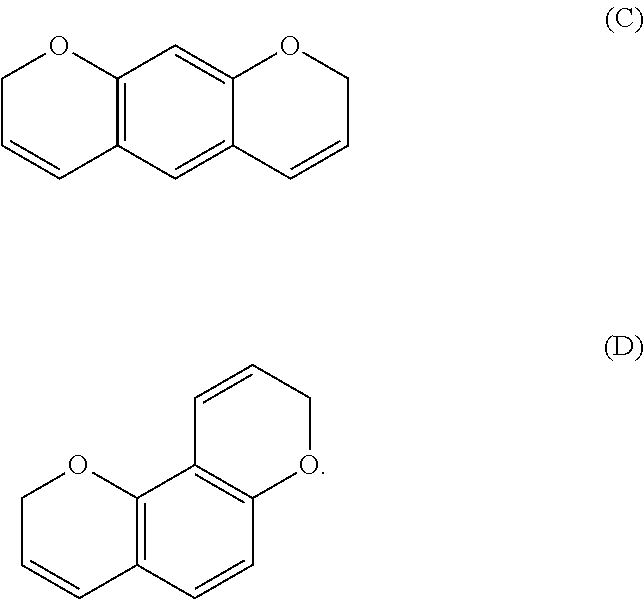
C12=C(C=C3C(=C1)OCC=C3)C=CCO2.C12=C(C=CC3=C1C=CCO3)C=CCO2
